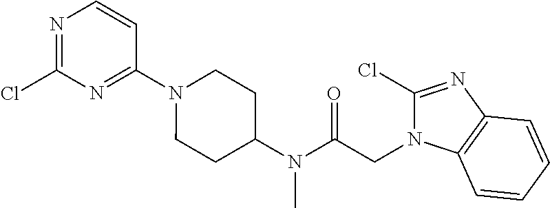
N1=C(Cl)N=C(N2CCC(N(C(CN3C(Cl)=NC4=C3C=CC=C4)=O)C)CC2)C=C1
